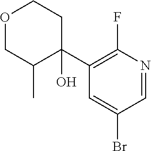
O1CC(C)C(C2=C(F)N=CC(Br)=C2)(O)CC1
